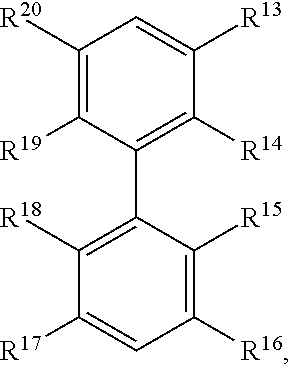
C1([R20])=C([R19])C(C2=C([R18])C([R17])=CC([R16])=C2[R15])=C([R14])C([R13])=C1
